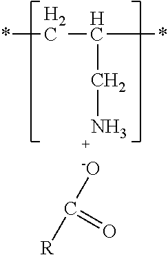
*CC(CN)*.[-O]C([R])=O
